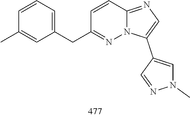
C1(C)=CC(CC2=NN3C(=NC=C3C3=CN(C)N=C3)C=C2)=CC=C1
